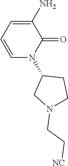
C1=C(N)C(=O)N(C2CN(CC[NC])CC2)C=C1
